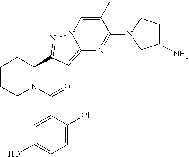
C1CCN(C(=O)C2=CC(O)=CC=C2Cl)C(C2=NN3C(=C2)N=C(N2CC(N)CC2)C(C)=C3)C1
